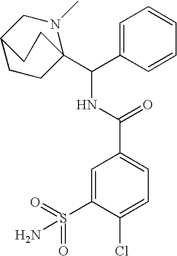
C1=CC=CC(C(NC(C2=CC=C(Cl)C(S(=O)(=O)N)=C2)=O)C23CCC(CN2C)CC3)=C1
